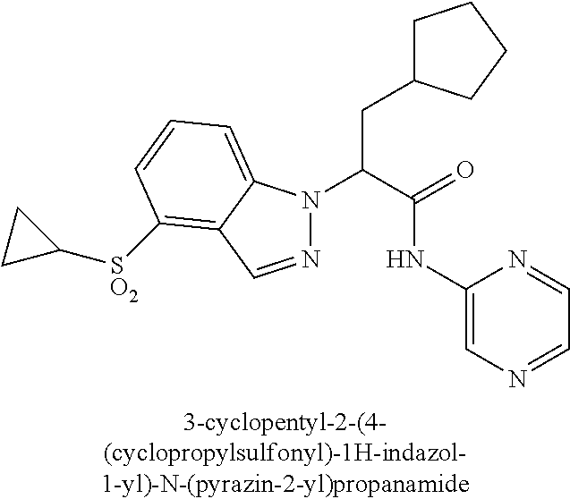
N1=CC2=C([SO2]C3CC3)C=CC=C2N1C(C(=O)NC1=CN=CC=N1)CC1CCCC1
